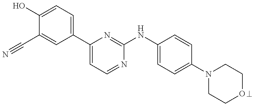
C1(O)=CC=C(C2=CC=NC(NC3=CC=C(N4CCOCC4)C=C3)=N2)C=C1C#N
